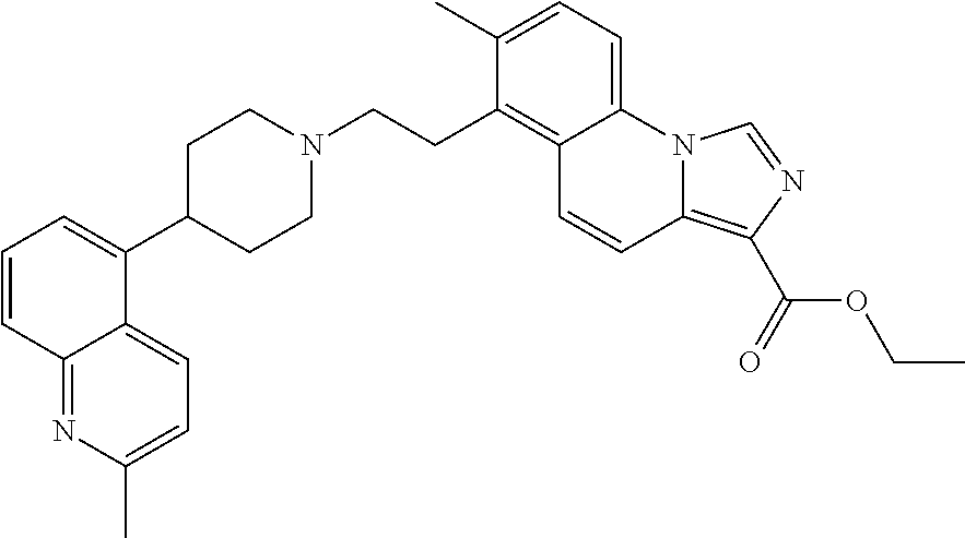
C12=C(C(=O)OCC)N=CN1C1=CC=C(C)C(CCN3CCC(C4=CC=CC5=NC(C)=CC=C45)CC3)=C1C=C2
